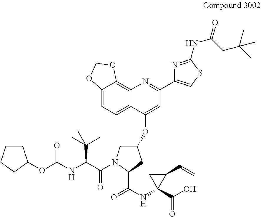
C1CCCC1OC(NC(C(=O)N1CC(OC2=CC(C3=CSC(NC(=O)CC(C)(C)C)=N3)=NC3=C4C(=CC=C23)OCO4)CC1C(NC1(C(O)=O)C(C=C)C1)=O)C(C)(C)C)=O
